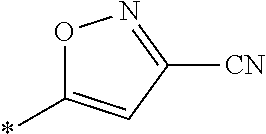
*C1=CC([CN])=NO1
